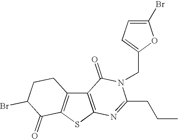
C12=C(SC3=C1CCC(Br)C3=O)N=C(CCC)N(CC1=CC=C(Br)O1)C2=O
